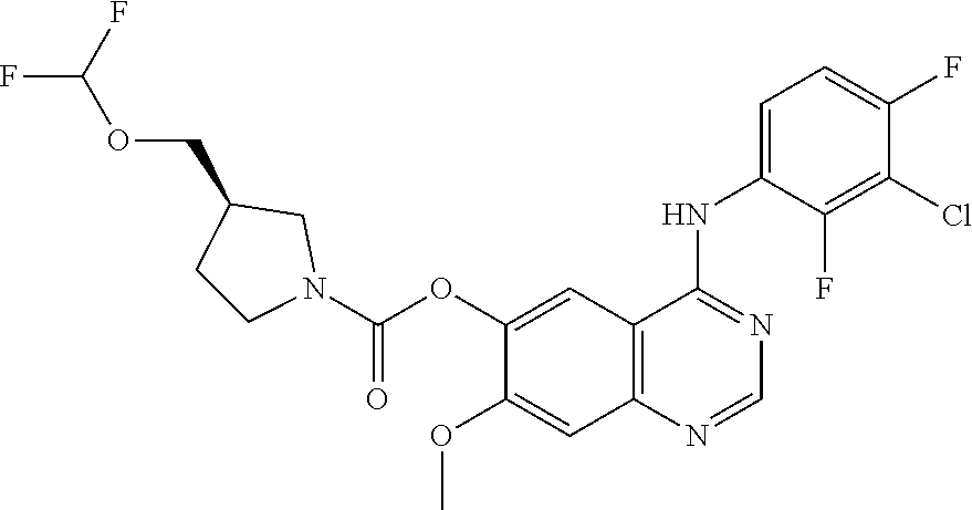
C12=C(C=C(OC(=O)N3CC(COC(F)F)CC3)C(OC)=C1)C(NC1=CC=C(F)C(Cl)=C1F)=NC=N2
